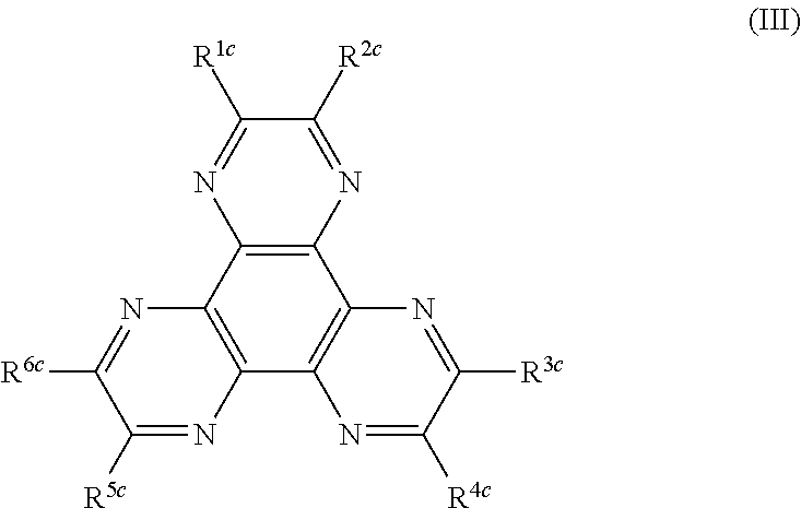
C12=C(N=C([R2c])C([R1c])=N1)C1=C(C3=C2N=C([R6c])C([R5c])=N3)N=C([R4c])C([R3c])=N1
